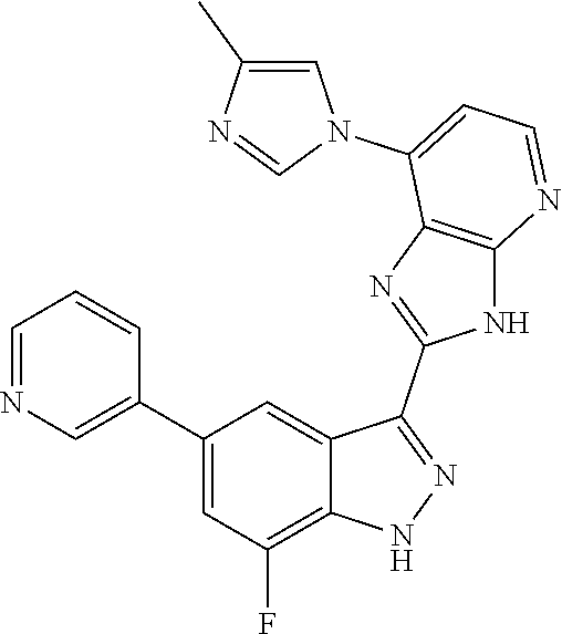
C1=NC=C(C2=CC(F)=C3C(=C2)C(C2=NC4=C(N2)N=CC=C4N2C=C(C)N=C2)=NN3)C=C1
